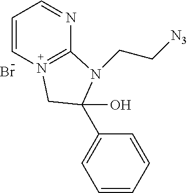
C1=CN2=C(N=C1)N(CC[N3])C(C1=CC=CC=C1)(O)C2.Br
